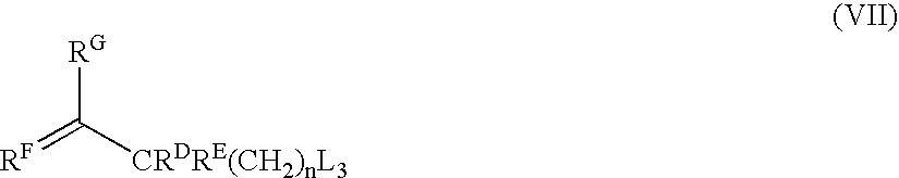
[RG]C(=[RF])[CRDRE(CH2)nL3]
